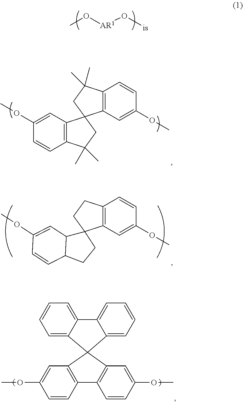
CO[AR1]OC.C12=C(C=C(OC)C=C1)C1(CC2(C)C)C2=C(C(C)(C)C1)C=CC(OC)=C2.C12(C3=C(CC1)C=CC(OC)=C3)C1C(CC2)C=CC(OC)=C1.C1=C(OC)C=CC2=C1C1(C3=C2C=CC(OC)=C3)C2=CC=CC=C2C2=CC=CC=C12
